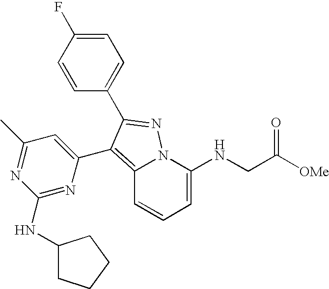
C12=C(C3=CC(C)=NC(NC4CCCC4)=N3)C(C3=CC=C(F)C=C3)=NN1C(NCC([OMe])=O)=CC=C2
